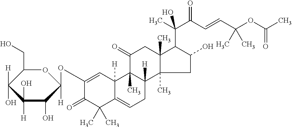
O(C1([H])OC(CO)C([H])(O)C([H])(O)C1O)C1=CC2([H])C(=CCC3([H])C2(C)C(=O)CC2(C)C3(C)CC(O)C2C(C)(C(C=CC(OC(C)=O)(C)C)=O)O)C(C)(C)C1=O
